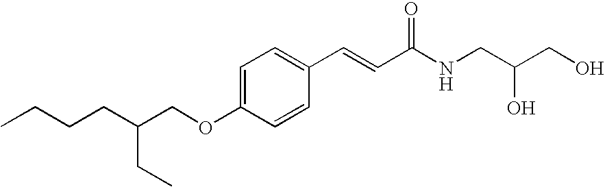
C1=C(OCC(CCCC)CC)C=CC(C=CC(NCC(CO)O)=O)=C1
